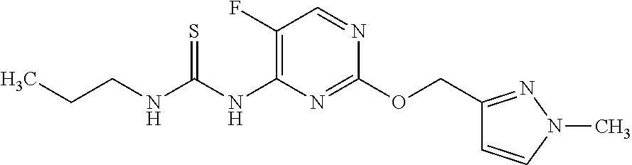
C1(F)=C(NC(NCCC)=S)N=C(OCC2=NN(C)C=C2)N=C1
